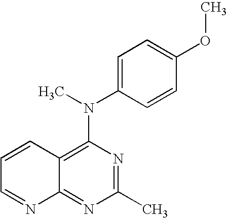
C1(C)=NC(N(C)C2=CC=C(OC)C=C2)=C2C(=N1)N=CC=C2
